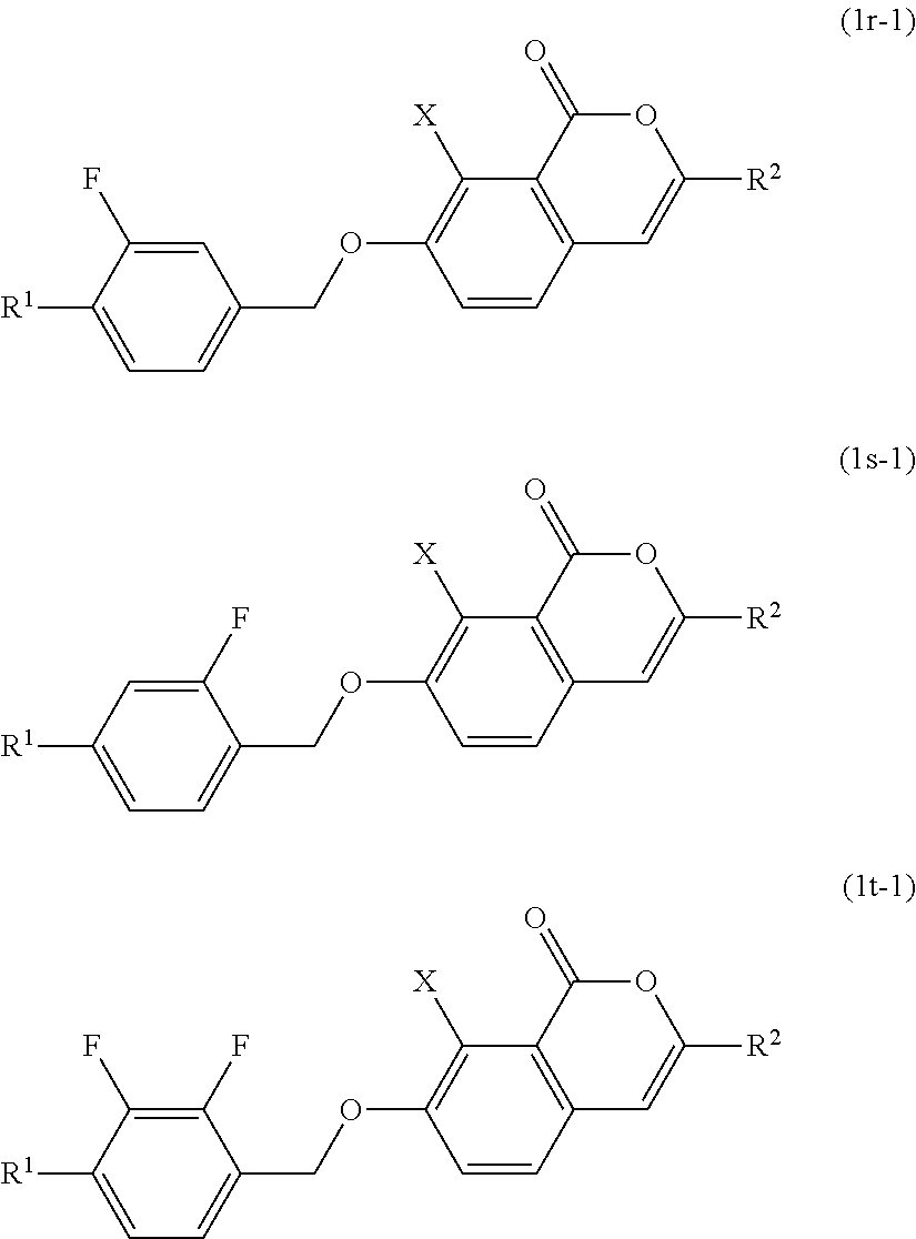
C1=CC2=C(C([X])=C1OCC1=CC=C([R1])C(F)=C1)C(=O)OC([R2])=C2.C1=CC2=C(C([X])=C1OCC1=CC=C([R1])C(F)=C1F)C(=O)OC([R2])=C2.C1=CC2=C(C([X])=C1OCC1=CC=C([R1])C=C1F)C(=O)OC([R2])=C2
